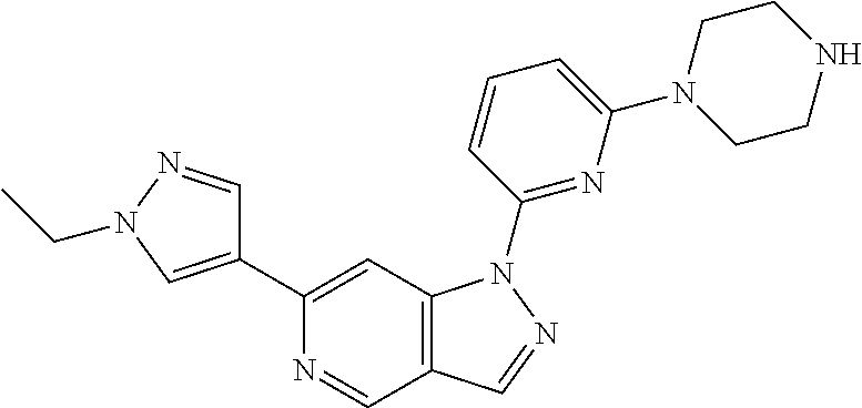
C1(C2=CC3=C(C=N2)C=NN3C2=NC(N3CCNCC3)=CC=C2)=CN(CC)N=C1
